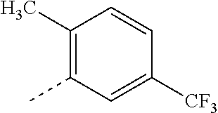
C1(C)=C(C)C=C([CF3])C=C1
